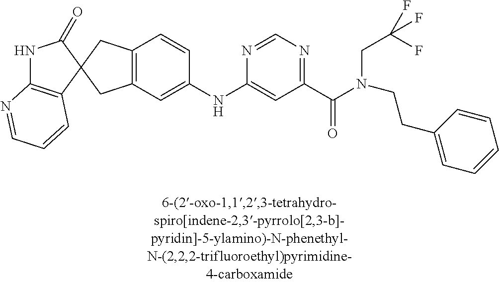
N1C2=C(C=CC=N2)C2(C1=O)CC1=C(C2)C=C(NC2=CC(C(N(CCC3=CC=CC=C3)CC(F)(F)F)=O)=NC=N2)C=C1
